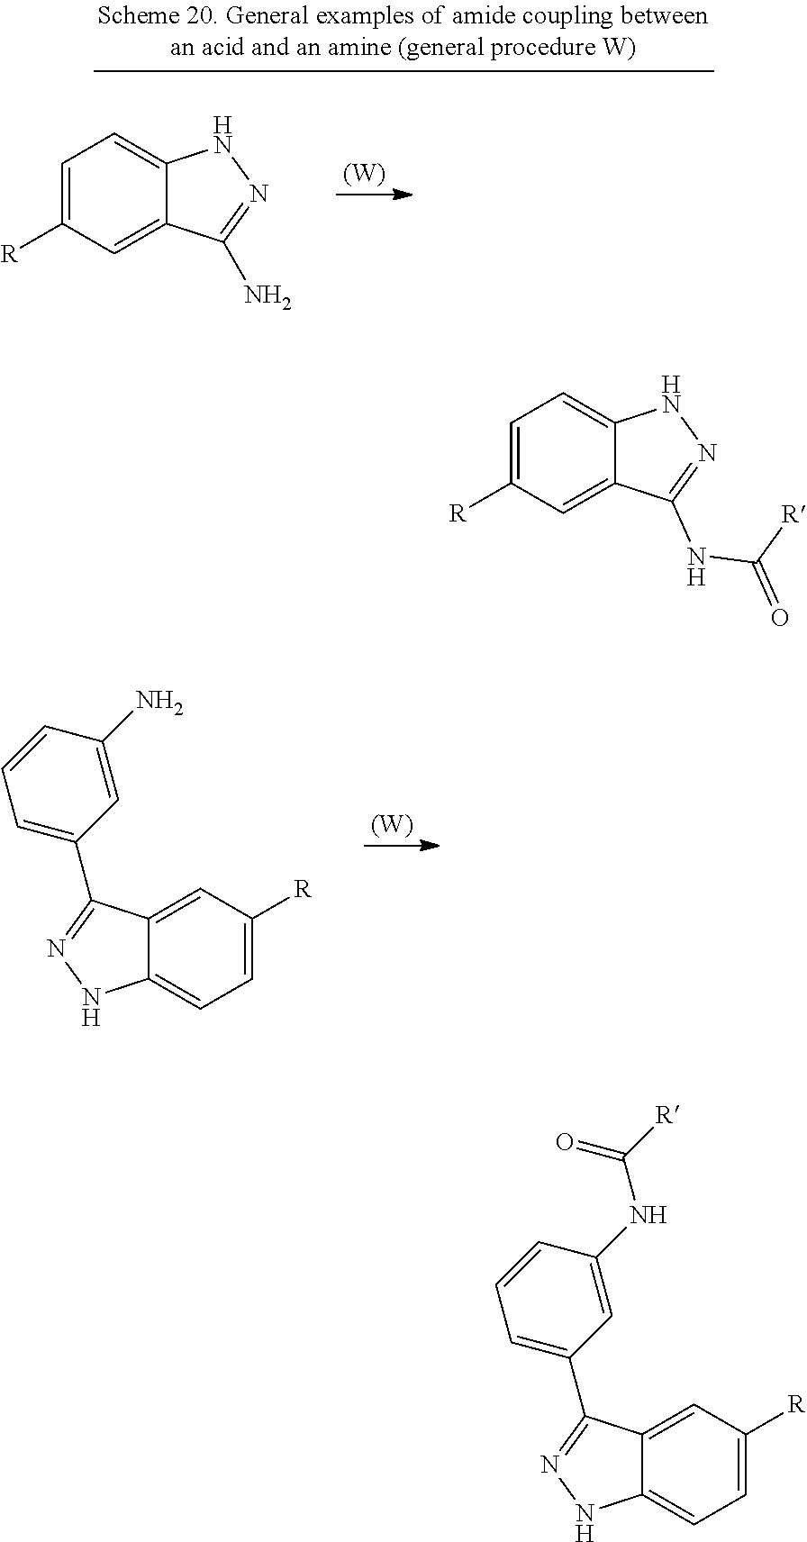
[(W)].C1([R])=CC=C2C(=C1)C(C1=CC=CC(N)=C1)=NN2.[(W)].C1=C([R])C=C2C(=C1)NN=C2N.C1=C([R])C=C2C(=C1)NN=C2NC([R])=O.C1([R])=CC=C2C(=C1)C(C1=CC=CC(NC([R])=O)=C1)=NN2
